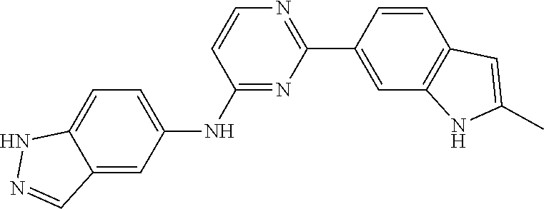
C1=CC2=C(C=C1C1=NC=CC(NC3=CC=C4NN=CC4=C3)=N1)NC(C)=C2
